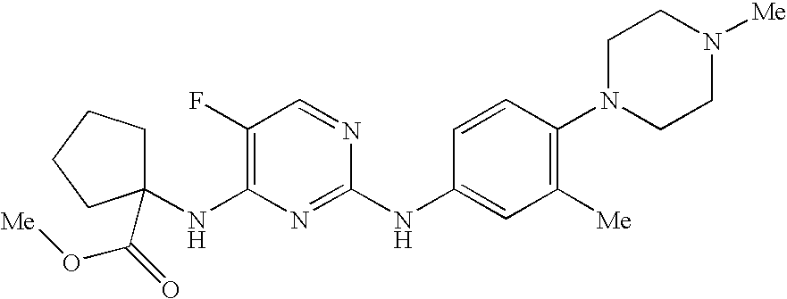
C1(NC2=C(F)C=NC(NC3=CC([Me])=C(N4CCN([Me])CC4)C=C3)=N2)(C(=O)O[Me])CCCC1
